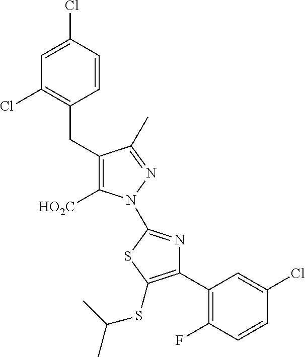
C(C1=C([HO2C])N(C2=NC(C3=C(F)C=CC(Cl)=C3)=C(SC(C)C)S2)N=C1C)C1=C(Cl)C=C(Cl)C=C1
